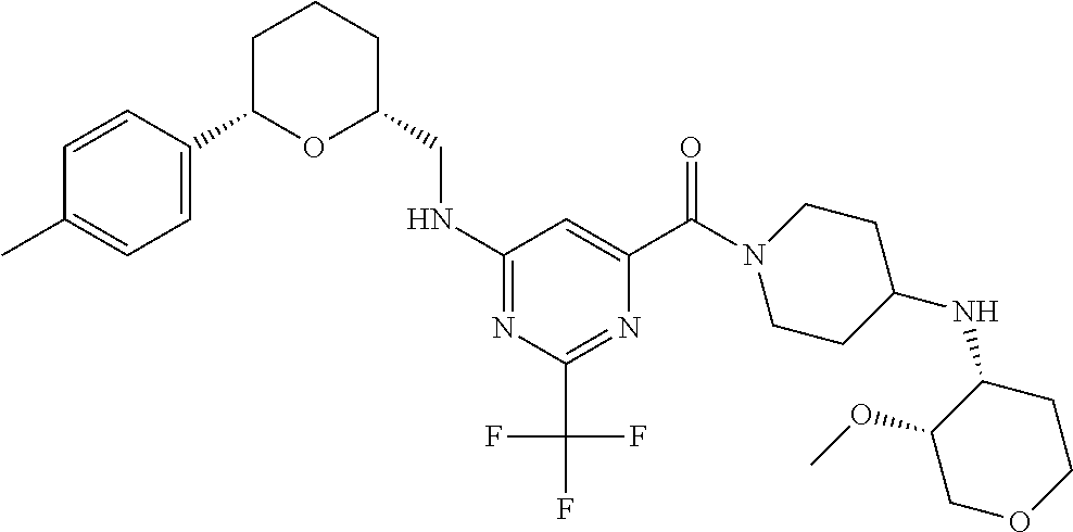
C(C1CCCC(C2=CC=C(C)C=C2)O1)NC1=NC(C(F)(F)F)=NC(C(=O)N2CCC(NC3C(OC)COCC3)CC2)=C1
